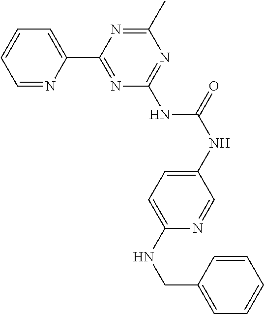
C1=NC(C2=NC(NC(NC3=CC=C(NCC4=CC=CC=C4)N=C3)=O)=NC(C)=N2)=CC=C1
